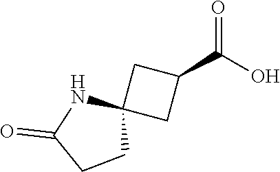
C1(C(O)=O)CC2(C1)NC(=O)CC2
